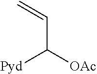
C(C([OAc])[Pyd])=C
